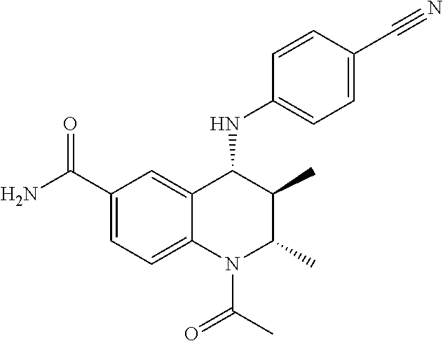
C1(C(N)=O)=CC=C2C(=C1)C(NC1=CC=C(C#N)C=C1)C(C)C(C)N2C(C)=O
